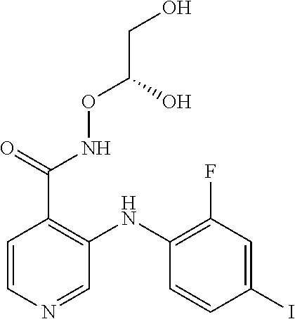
C1(NC2=C(F)C=C(I)C=C2)=C(C(NOC(CO)O)=O)C=CN=C1
